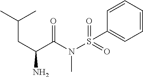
CC(C)CC(N)C(N(S(=O)(=O)C1=CC=CC=C1)C)=O
